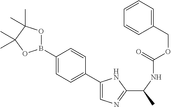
C1(C(C)NC(OCC2=CC=CC=C2)=O)=NC=C(C2=CC=C(B3OC(C)(C)C(C)(C)O3)C=C2)N1
